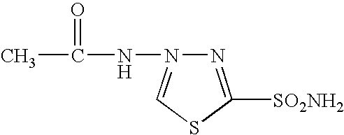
CC(=O)NN1=CSC([SO2NH2])=N1
